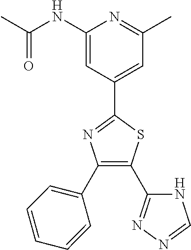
CC(NC1=CC(C2=NC(C3=CC=CC=C3)=C(C3=NN=CN3)S2)=CC(C)=N1)=O
